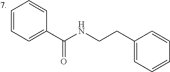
C1=CC=C(C(NCCC2=CC=CC=C2)=O)C=C1
